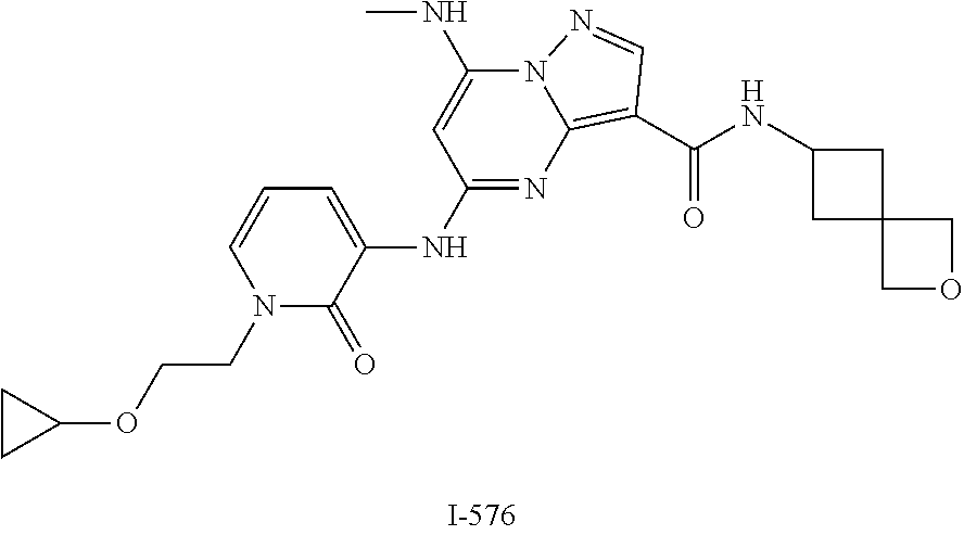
C1(NC2=CC=CN(CCOC3CC3)C2=O)=NC2=C(C(NC3CC4(C3)COC4)=O)C=NN2C(NC)=C1
